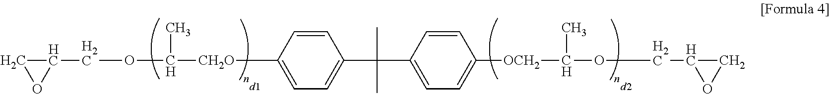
C1(COC(C)[CH2O]C2=CC=C(C(C)(C)C3=CC=C([OCH2]C(C)OCC4OC4)C=C3)C=C2)CO1
